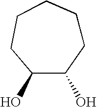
C1CCCCC(O)C1O
